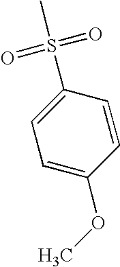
S(C1=CC=C(OC)C=C1)(=O)(=O)C
